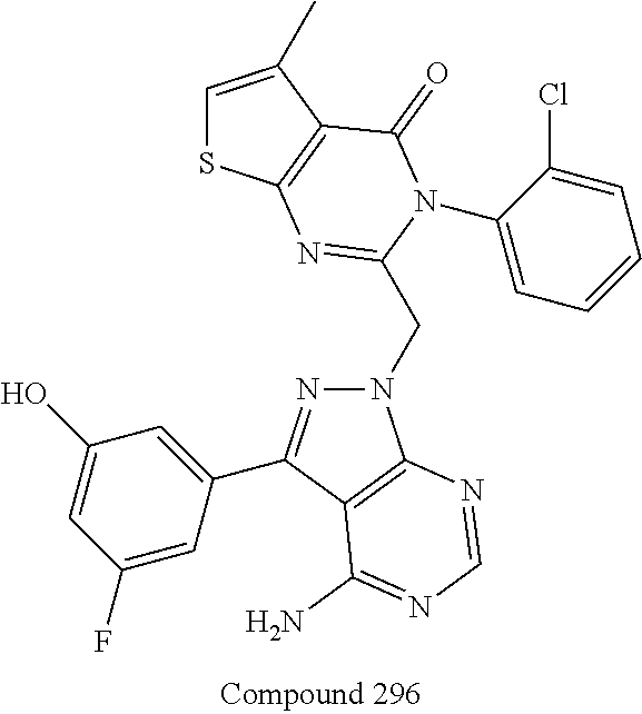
C1=C(C)C2=C(S1)N=C(CN1N=C(C3=CC(O)=CC(F)=C3)C3=C1N=CN=C3N)N(C1=CC=CC=C1Cl)C2=O
